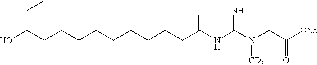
C(CCCC(NC(N(CC([ONa])=O)[CD3])=N)=O)CCCCCC(CC)O
